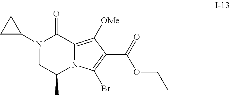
N1(C2CC2)CC(C)N2C(=C([OMe])C(C(=O)OCC)=C2Br)C1=O
